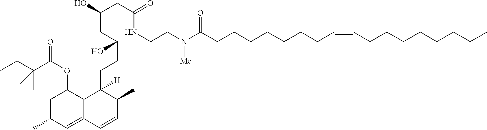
C(C)C(C(OC1CC(C)C=C2C1C([H])(CCC(CC(O)CC(=O)NCCN(C(CCCCCCCC=CCCCCCCCC)=O)[Me])O)C(C)C=C2)=O)(C)C
